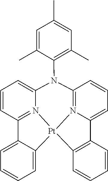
C12=N3C(=CC=C1)C1=C([Pt]34N3=C(C=CC=C3N2C2=C(C)C=C(C)C=C2C)C2=CC=CC=C24)C=CC=C1
